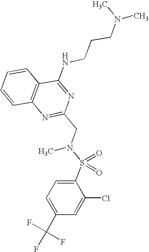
C1=CC2=C(C=C1)C(NCCCN(C)C)=NC(CN(S(C1=CC=C(C(F)(F)F)C=C1Cl)(=O)=O)C)=N2
